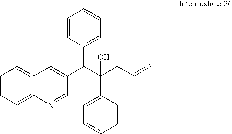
C1=CC=C2C(=C1)C=C(C(C(CC=C)(C1=CC=CC=C1)O)C1=CC=CC=C1)C=N2
